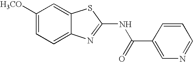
C1([H3CO])=CC=C2C(=C1)SC(NC(=O)C1=CN=CC=C1)=N2
